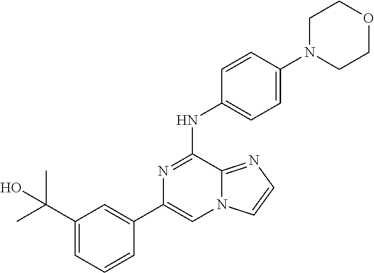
C1(C2=CC(C(C)(C)O)=CC=C2)=CN2C(=NC=C2)C(NC2=CC=C(N3CCOCC3)C=C2)=N1
